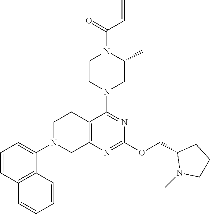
C12=C(N=C(OCC3N(C)CCC3)N=C1N1CC(C)N(C(C=C)=O)CC1)CN(C1=CC=CC3=C1C=CC=C3)CC2
